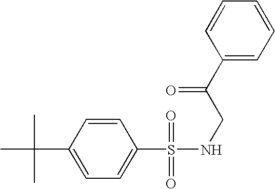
S(=O)(=O)(NCC(=O)C1=CC=CC=C1)C1=CC=C(C(C)(C)C)C=C1
